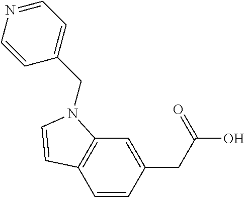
C1=CC(CC(O)=O)=CC2=C1C=CN2CC1=CC=NC=C1
